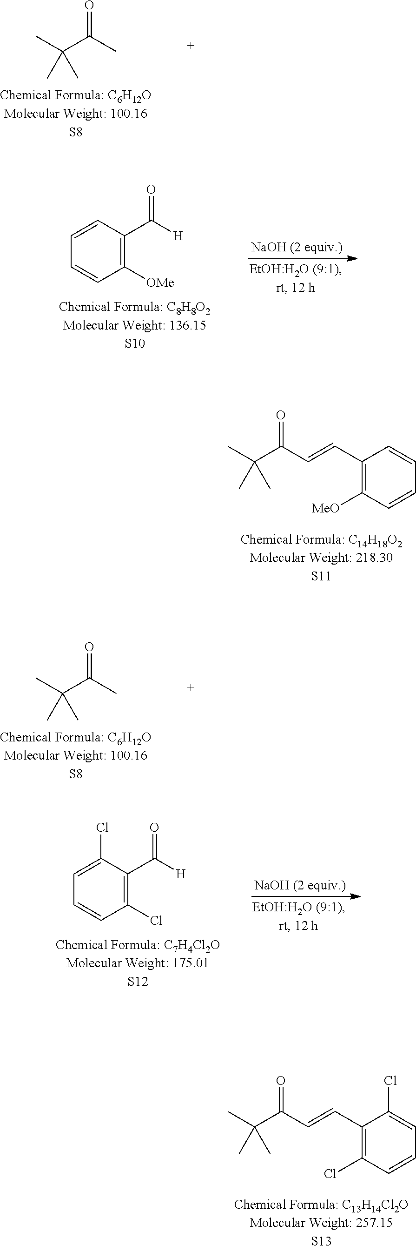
C(C(C)=O)(C)(C)C.C1=CC(C([H])=O)=C([OMe])C=C1.CC(C(C=CC1=C([MeO])C=CC=C1)=O)(C)C.C(C(C)=O)(C)(C)C.C1=C(Cl)C(C([H])=O)=C(Cl)C=C1.CC(C(C=CC1=C(Cl)C=CC=C1Cl)=O)(C)C
